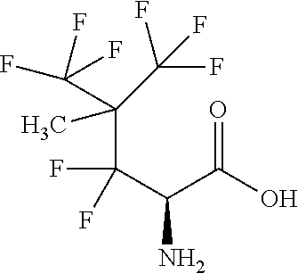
C(C(C(N)C(=O)O)(F)F)(C(F)(F)F)(C)C(F)(F)F
